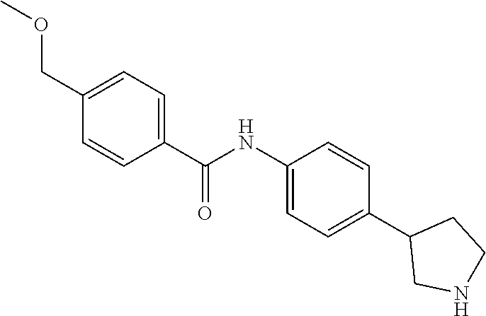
C1(NC(=O)C2=CC=C(COC)C=C2)=CC=C(C2CNCC2)C=C1
